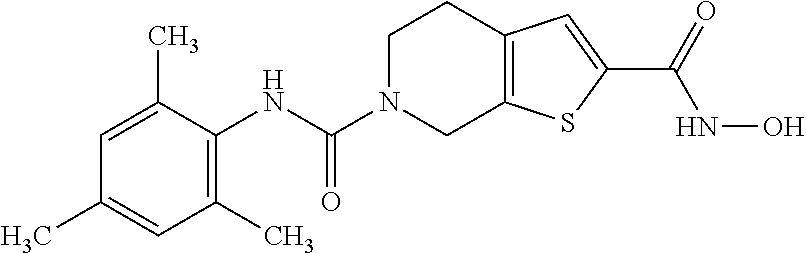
C1(NC(N2CC3=C(CC2)C=C(C(=O)NO)S3)=O)=C(C)C=C(C)C=C1C
